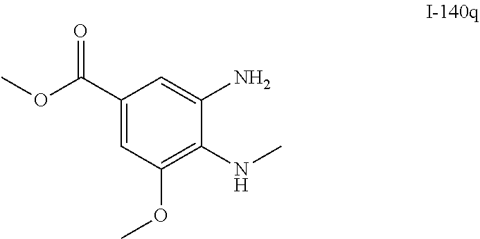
C1(C(OC)=O)=CC(OC)=C(NC)C(N)=C1
